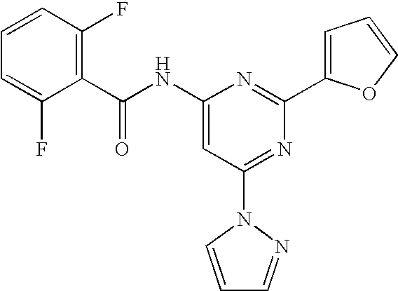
C1(F)=CC=CC(F)=C1C(NC1=CC(N2C=CC=N2)=NC(C2=CC=CO2)=N1)=O
